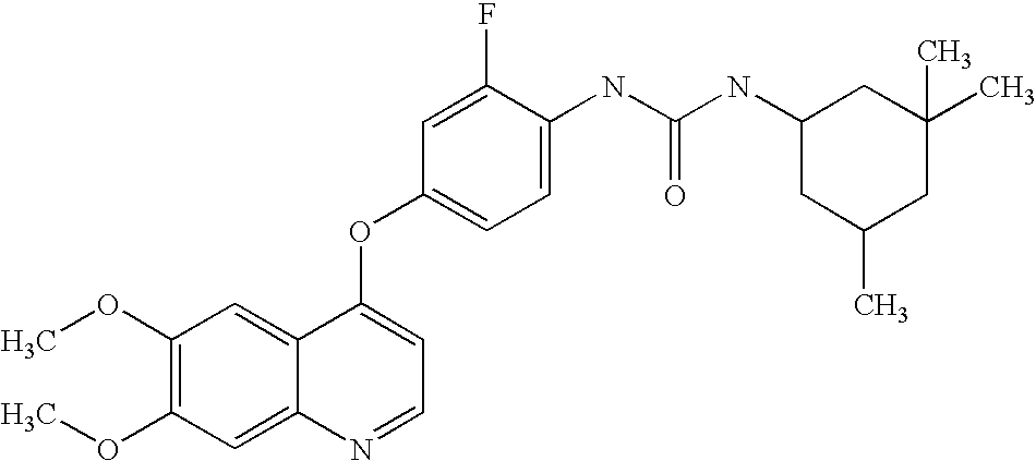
C1(F)=CC(OC2=CC=NC3=CC(OC)=C(OC)C=C23)=CC=C1NC(NC1CC(C)CC(C)(C)C1)=O
